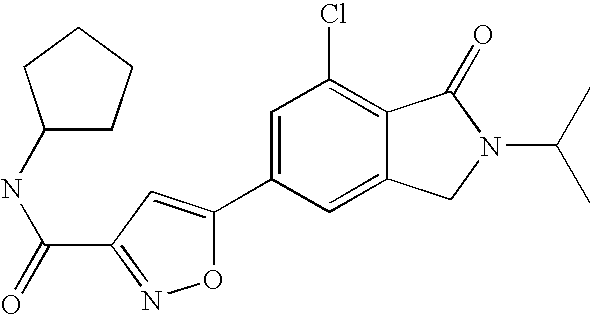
C1=C(C2=CC(C(=O)NC3CCCC3)=NO2)C=C2C(=C1Cl)C(=O)N(C(C)C)C2
